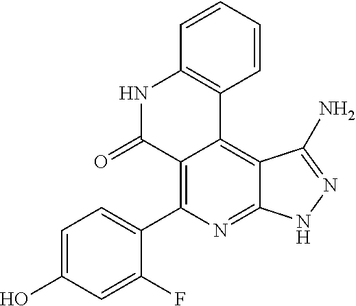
C1=C(O)C=C(F)C(C2=C3C(=C4C(=N2)NN=C4N)C2=C(NC3=O)C=CC=C2)=C1
